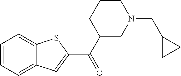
C1(C(C2=CC3=CC=CC=C3S2)=O)CN(CC2CC2)CCC1
